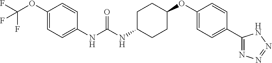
C1(NC(NC2CCC(OC3=CC=C(C4=NN=NN4)C=C3)CC2)=O)=CC=C(OC(F)(F)F)C=C1
